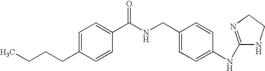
C1=C(CCCC)C=CC(C(NCC2=CC=C(NC3=NCCN3)C=C2)=O)=C1
